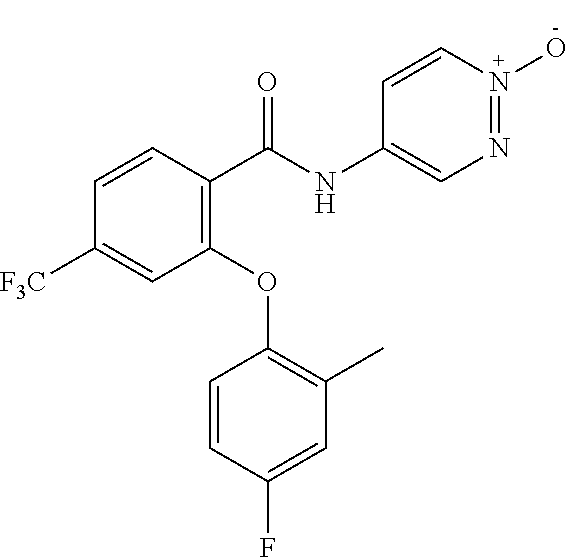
C1(C(NC2=CN=N(O)C=C2)=O)=C(OC2=C(C)C=C(F)C=C2)C=C([F3C])C=C1
